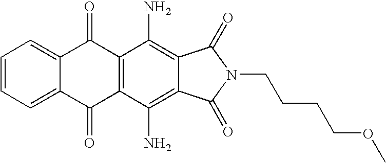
C1=CC=C2C(=C1)C(=O)C1=C(C2=O)C(N)=C2C(=C1N)C(=O)N(CCCCOC)C2=O
